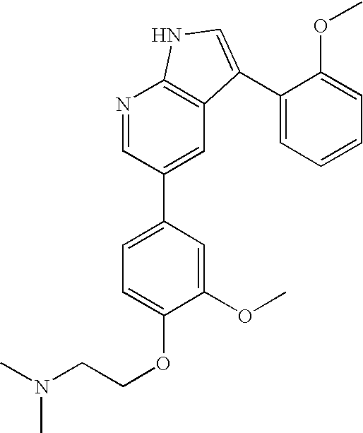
N1=CC(C2=CC=C(OCCN(C)C)C(OC)=C2)=CC2=C1NC=C2C1=CC=CC=C1OC
